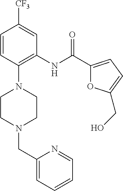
C1=CC(N2CCN(CC3=CC=CC=N3)CC2)=C(NC(C2=CC=C(CO)O2)=O)C=C1[CF3]
